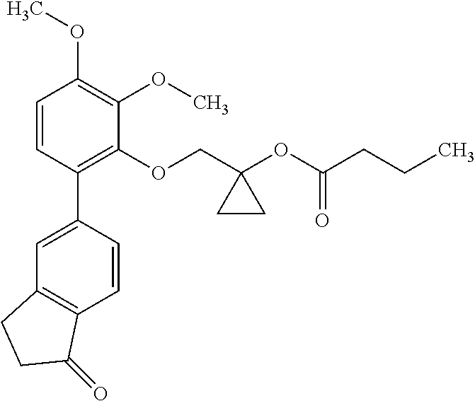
C1=CC(C2=CC3=C(C=C2)C(=O)CC3)=C(OCC2(OC(CCC)=O)CC2)C(OC)=C1OC
